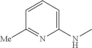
C1(NC)=CC=CC([Me])=N1
